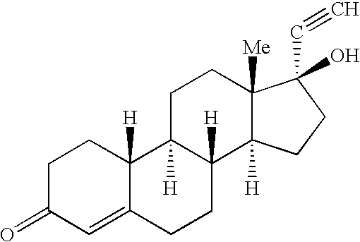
C1C(=O)C=C2C([H])(C1)C1([H])C([H])(CC2)C2([H])C([Me])(CC1)C(O)(C#C)CC2
